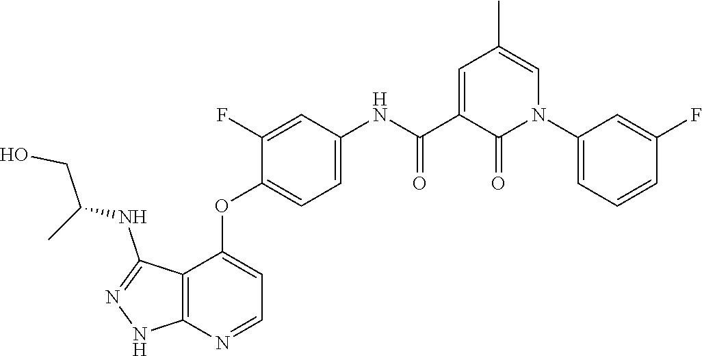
C1(OC2=CC=NC3=C2C(NC(CO)C)=NN3)=CC=C(NC(C2=CC(C)=CN(C3=CC=CC(F)=C3)C2=O)=O)C=C1F
